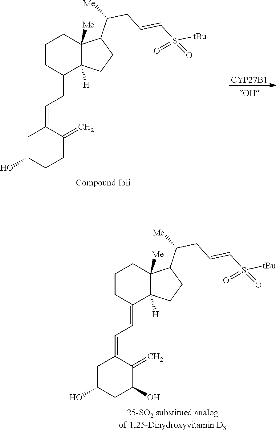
[CYP27B1].C1C(O)CCC(=C)C1=CC=C1C2([H])C([Me])(CCC1)C(C(CC=CS([tBu])(=O)=O)[Me])CC2.C1C(O)CC(O)C(=C)C1=CC=C1C2([H])C([Me])(CCC1)C(C(CC=CS([tBu])(=O)=O)[Me])CC2
